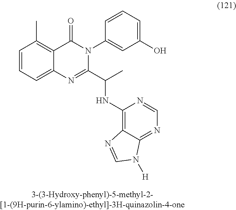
C1=CC=C2C(=C1C)C(=O)N(C1=CC(O)=CC=C1)C(C(C)NC1=C3C(=NC=N1)N([H])C=N3)=N2
